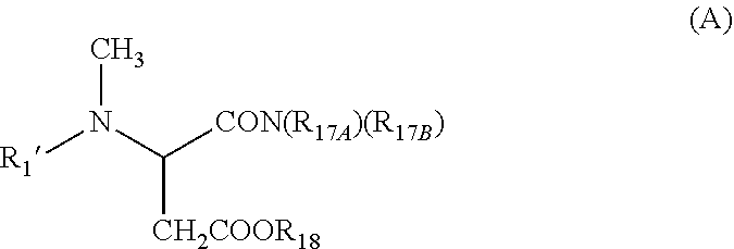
CN(C([CON(R17A)(R17B)])[CH2COOR18])[R1]
